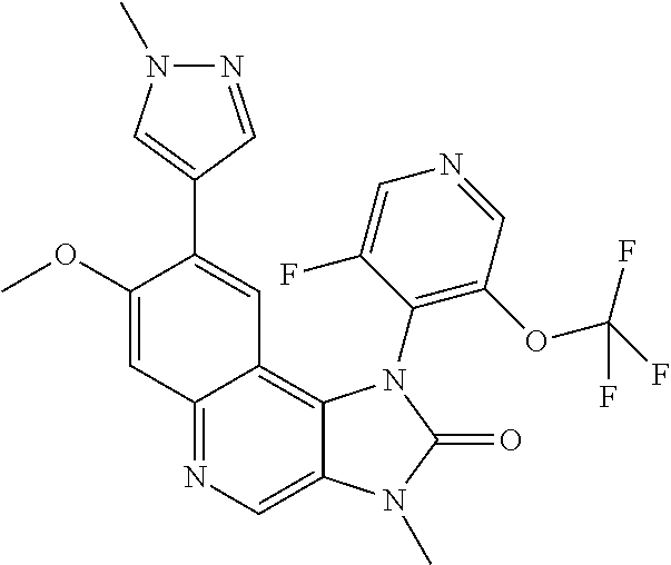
C12=NC=C3C(=C1C=C(C1=CN(C)N=C1)C(OC)=C2)N(C1=C(OC(F)(F)F)C=NC=C1F)C(=O)N3C
